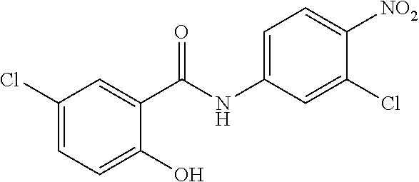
C1(Cl)=CC=C(O)C(C(NC2=CC=C([NO2])C(Cl)=C2)=O)=C1
